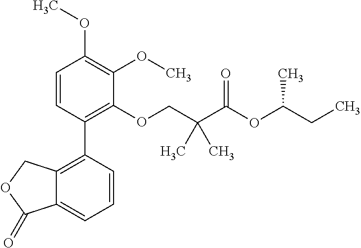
C1=CC(C2=C3C(=CC=C2)C(=O)OC3)=C(OCC(C(OC(CC)C)=O)(C)C)C(OC)=C1OC
